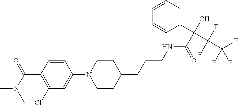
C1=CC(C(N(C)C)=O)=C(Cl)C=C1N1CCC(CCCNC(C(O)(C2=CC=CC=C2)C(C(F)(F)F)(F)F)=O)CC1
